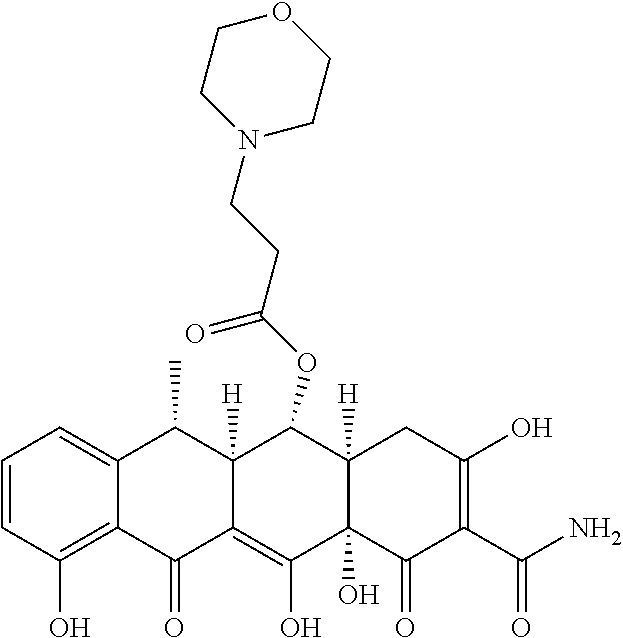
C1=CC(O)=C2C(=C1)C(C)C1([H])C(=C(O)C3(O)C([H])(C1OC(CCN1CCOCC1)=O)CC(O)=C(C(N)=O)C3=O)C2=O
